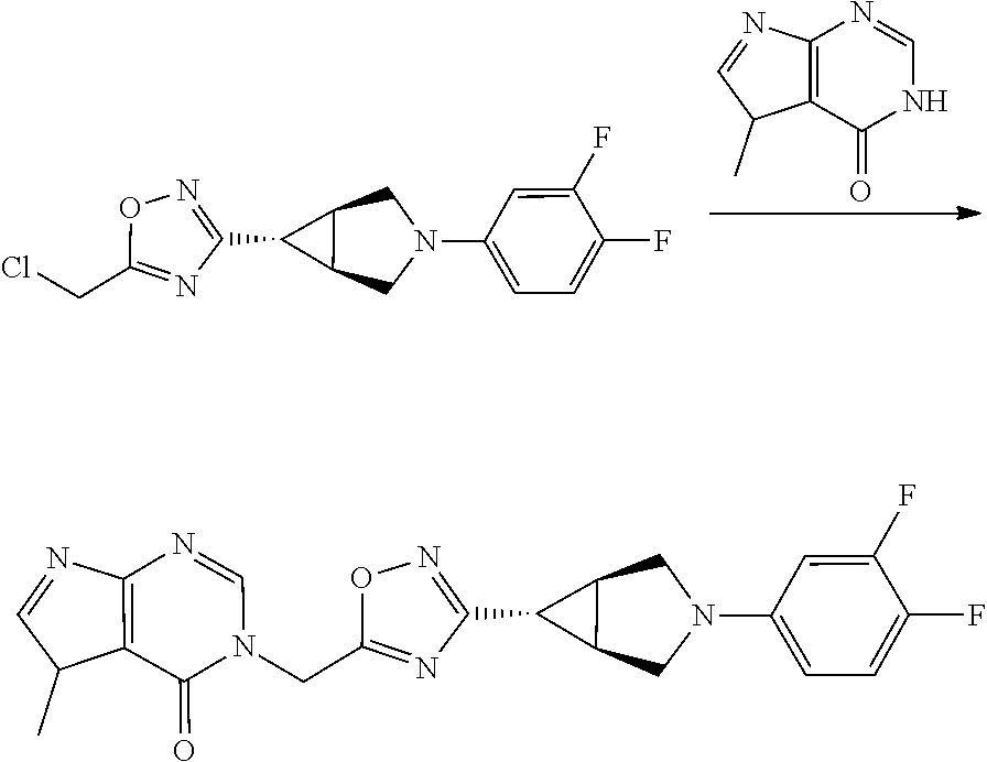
C12=C(C(=O)NC=N1)C(C)C=N2.C1(CCl)=NC(C2C3C2CN(C2=CC=C(F)C(F)=C2)C3)=NO1.C12=C(C(=O)N(CC3=NC(C4C5C4CN(C4=CC=C(F)C(F)=C4)C5)=NO3)C=N1)C(C)C=N2
